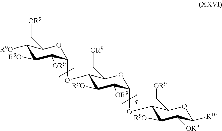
C1([R9O])C([R9O])C([OR9])C(OC2C([R9O])C([OR9])C(OC3C([R9O])C([OR9])C([R10])OC3C[OR9])OC2C[OR9])OC1C[OR9]
